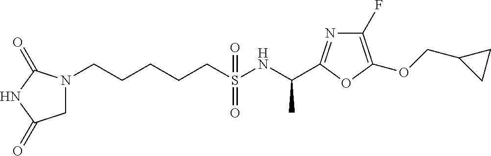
N1(CCCCCS(NC(C)C2=NC(F)=C(OCC3CC3)O2)(=O)=O)CC(=O)NC1=O
